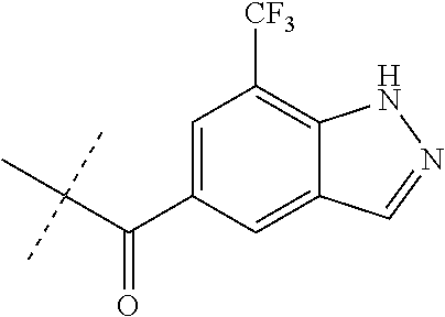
C(C(C1=CC([CF3])=C2C(=C1)C=NN2)=O)(C)(C)C
